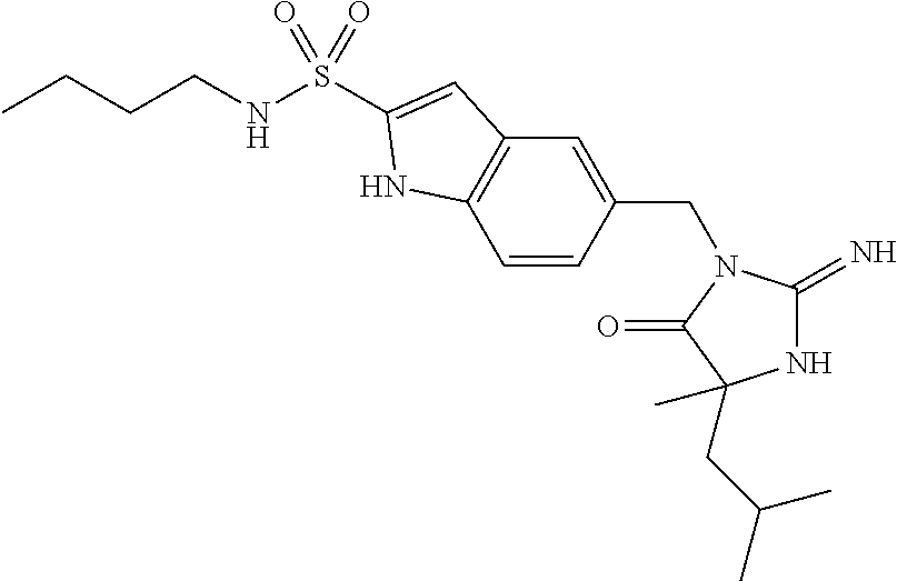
N1C(=N)N(CC2=CC3=C(C=C2)NC(S(NCCCC)(=O)=O)=C3)C(=O)C1(CC(C)C)C
